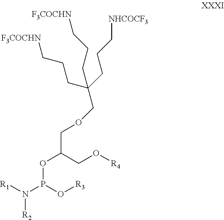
[R1]N(P(O[R3])OC(COCC(CCC[F3COCHN])(CCC[NHCOCF3])CCC[F3COCHN])CO[R4])[R2]
